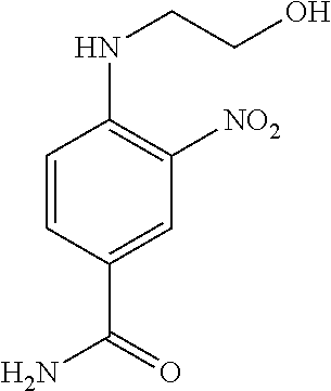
C1=CC(C(=O)N)=CC([NO2])=C1NCCO
